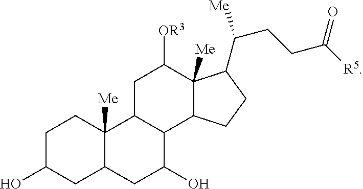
C1C(O)CC2C([Me])(C1)C1C(C(O)C2)C2C([Me])(C([OR3])C1)C(C([Me])CCC([R5])=O)CC2
